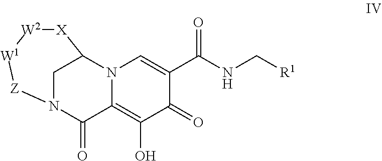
C1N2C(=O)C3=C(O)C(=O)C(C(NC[R1])=O)=CN3C1[X][W2][W1][Z]2
